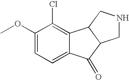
C1(OC)=CC=C2C(=C1Cl)C1C(C2=O)CNC1
